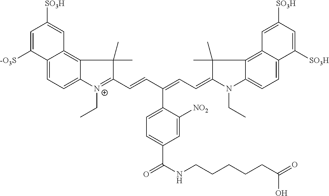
C12=CC=C3C(=C1C=C([SO3H])C=C2[-O3S])C(C)(C)C(C=CC(=CC=C1N(CC)C2=CC=C4C(=C2C1(C)C)C=C([SO3H])C=C4[SO3H])C1=CC=C(C(=O)NCCCCCC(=O)O)C=C1[NO2])=[N+]3CC
